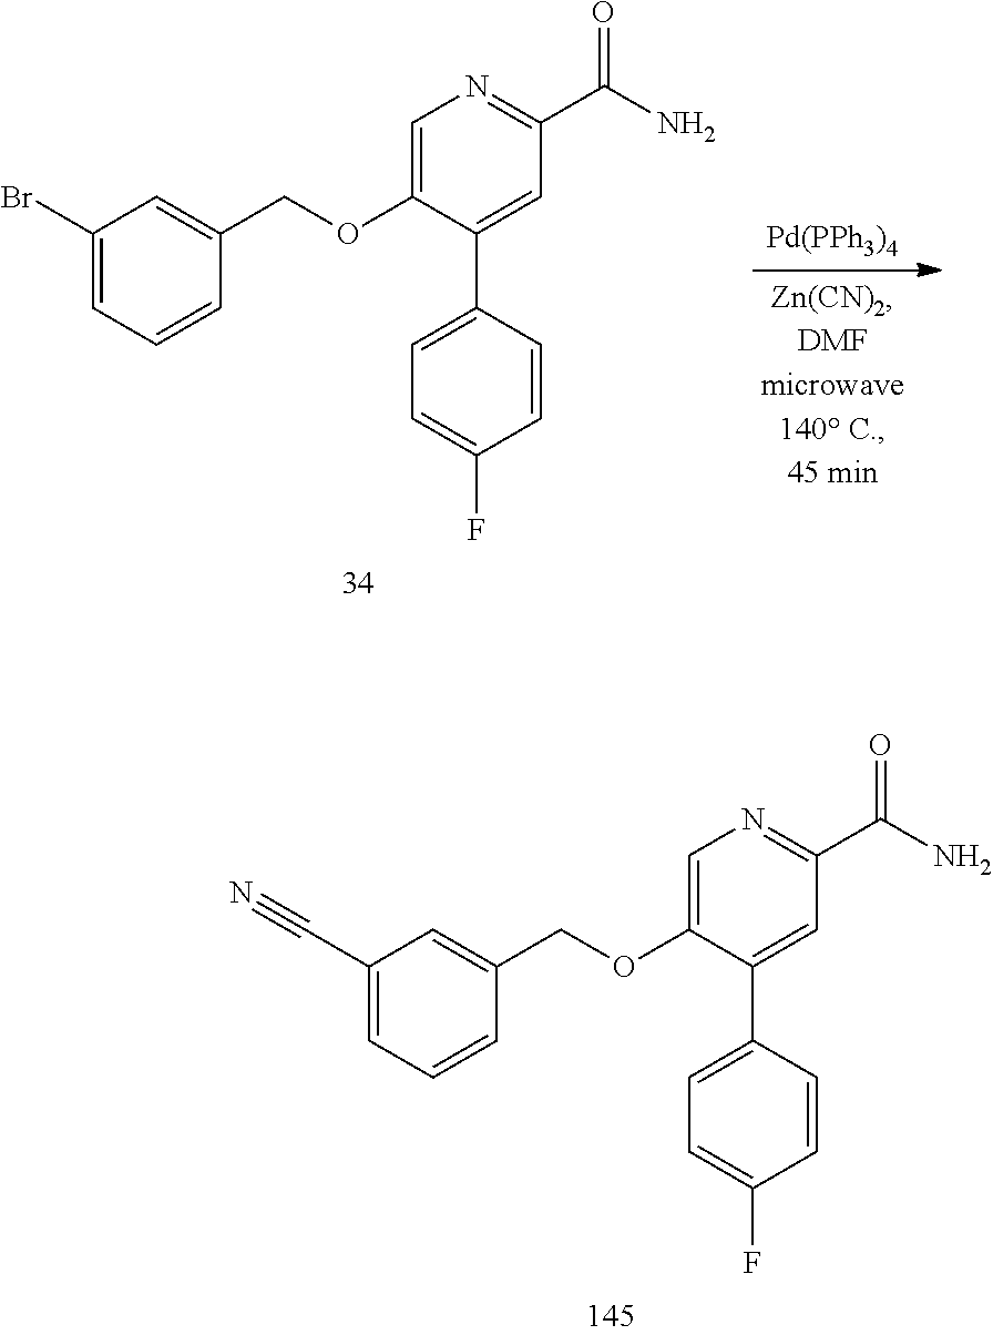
C1=C(OCC2=CC(C#N)=CC=C2)C(C2=CC=C(F)C=C2)=CC(C(N)=O)=N1.[Pd(PPh3)4].C1=C(OCC2=CC(Br)=CC=C2)C(C2=CC=C(F)C=C2)=CC(C(N)=O)=N1
